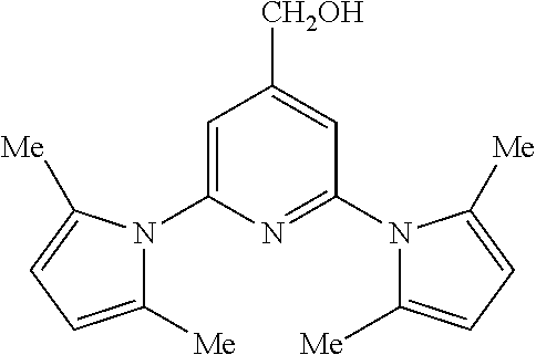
C1=C(N2C([Me])=CC=C2[Me])N=C(N2C([Me])=CC=C2[Me])C=C1[CH2OH]
